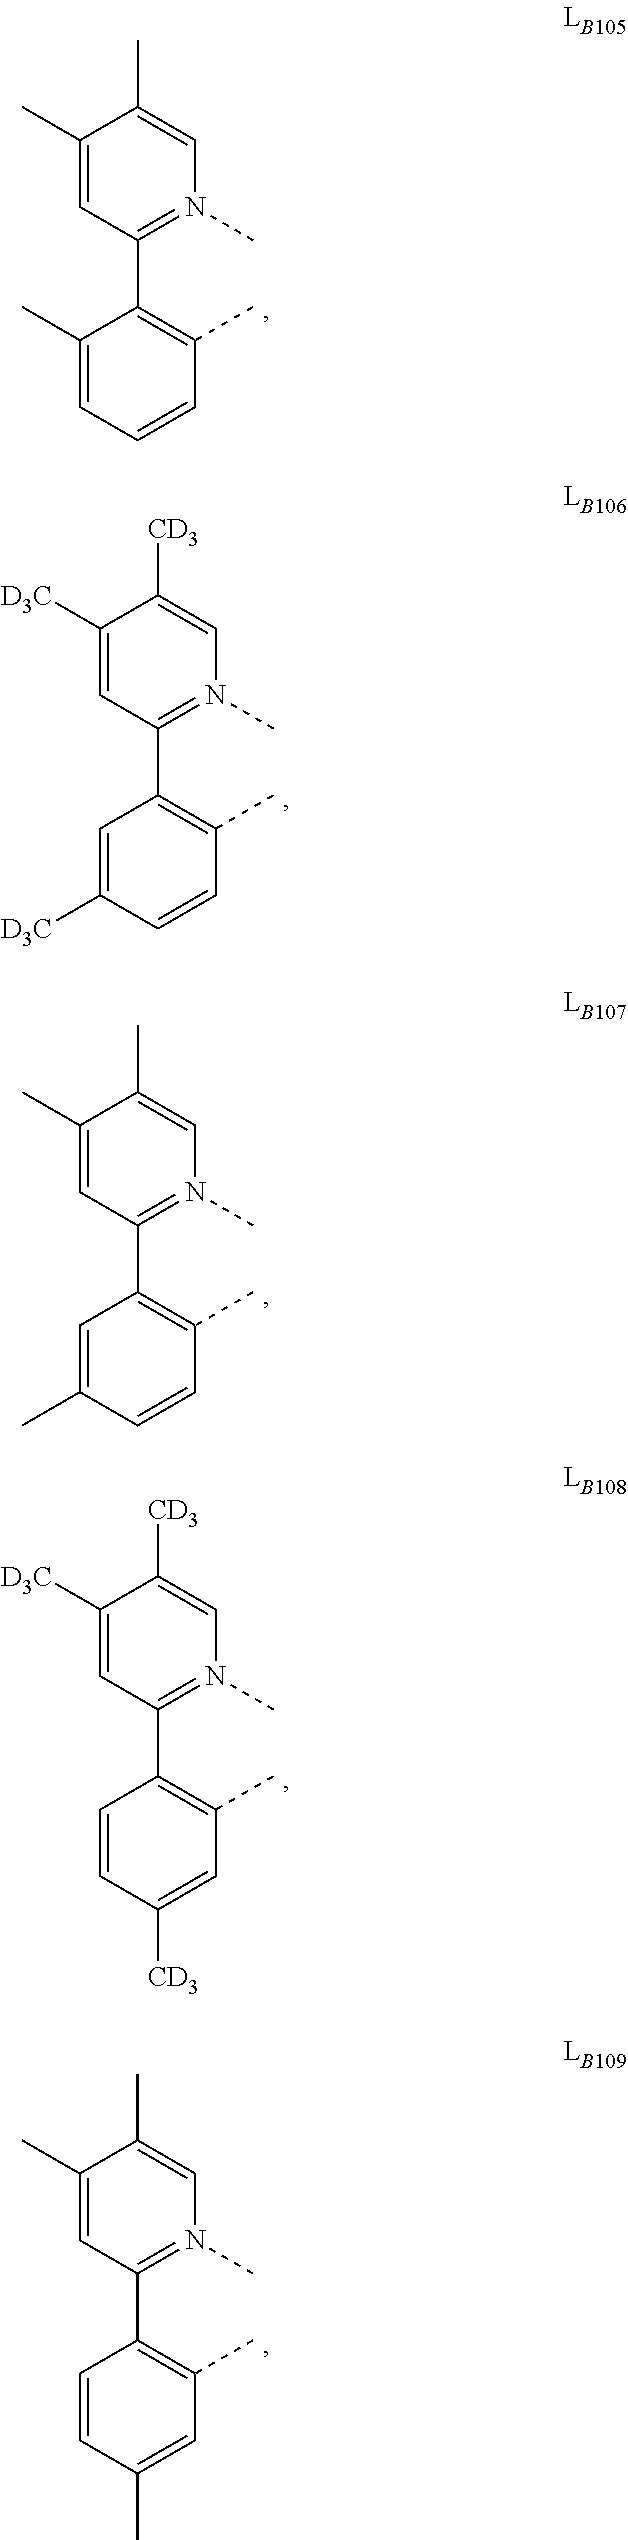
C1(C)=CC(C2=C(C)C=CC=C2C)=N(C)C=C1C.C1([D3C])=CC(C2=C(C)C=CC([D3C])=C2)=N(C)C=C1[CD3].C1(C)=CC(C2=C(C)C=CC(C)=C2)=N(C)C=C1C.C1([D3C])=CC(C2=C(C)C=C([CD3])C=C2)=N(C)C=C1[CD3].C1(C)=CC(C2=C(C)C=C(C)C=C2)=N(C)C=C1C
